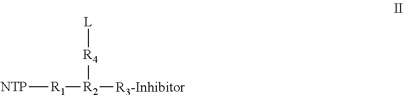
[NTP][R1][R2]([R4][L])[R3-Inhibitor]
